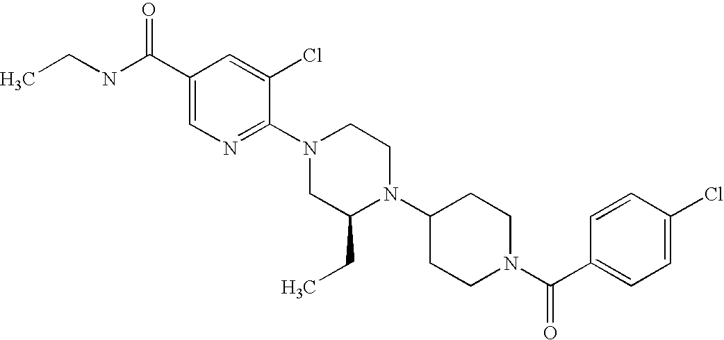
C1(Cl)=CC=C(C(N2CCC(N3C(CC)CN(C4=NC=C(C(NCC)=O)C=C4Cl)CC3)CC2)=O)C=C1
